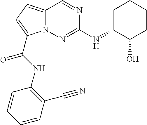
C1C(NC2=NN3C(=CC=C3C(NC3=C(C#N)C=CC=C3)=O)C=N2)C(O)CCC1
